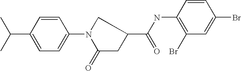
C1=CC(C(C)C)=CC=C1N1CC(C(NC2=C(Br)C=C(Br)C=C2)=O)CC1=O
